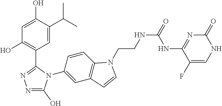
C1=C(O)C(C(C)C)=CC(C2=NN=C(O)N2C2=CC3=C(C=C2)N(CCNC(=O)NC2=NC(=O)NC=C2F)C=C3)=C1O
